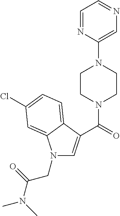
C1=NC(N2CCN(C(=O)C3=CN(CC(N(C)C)=O)C4=CC(Cl)=CC=C34)CC2)=CN=C1
